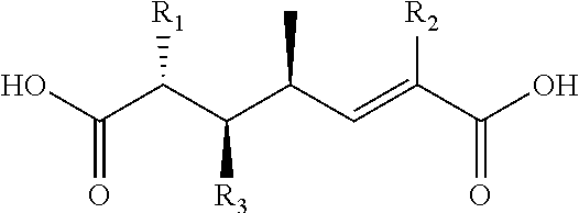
OC(C(C(C(C=C(C(O)=O)[R2])C)[R3])[R1])=O
